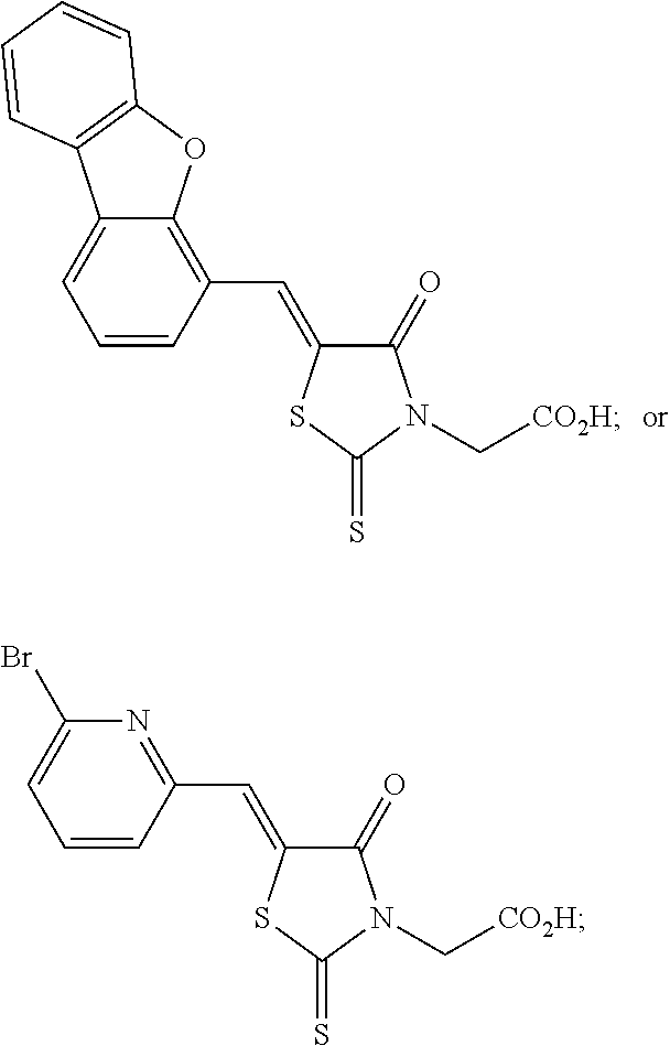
C1(=O)C(=CC2=C3C(=CC=C2)C2=C(O3)C=CC=C2)SC(=S)N1C[CO2H].C1(=O)C(=CC2=NC(Br)=CC=C2)SC(=S)N1C[CO2H]
